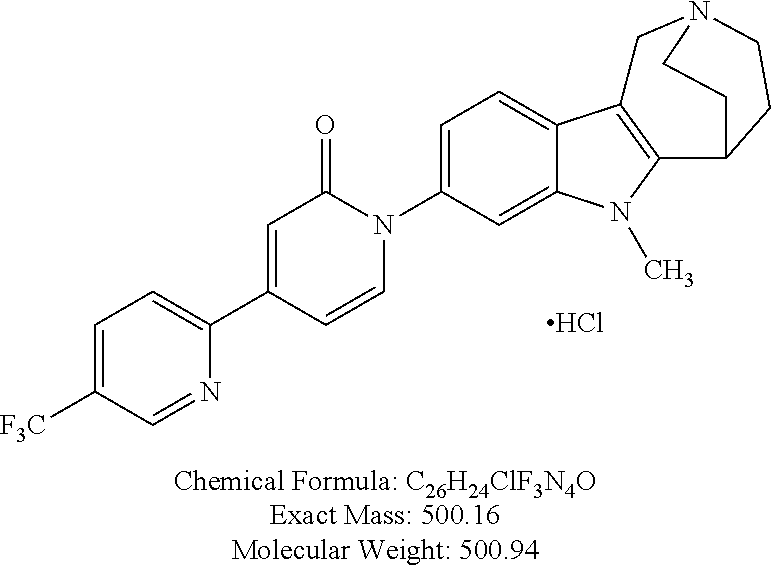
C1=C([F3C])C=NC(C2=CC(=O)N(C3=CC=C4C(=C3)N(C)C3=C4CN4CCC3CC4)C=C2)=C1.Cl
